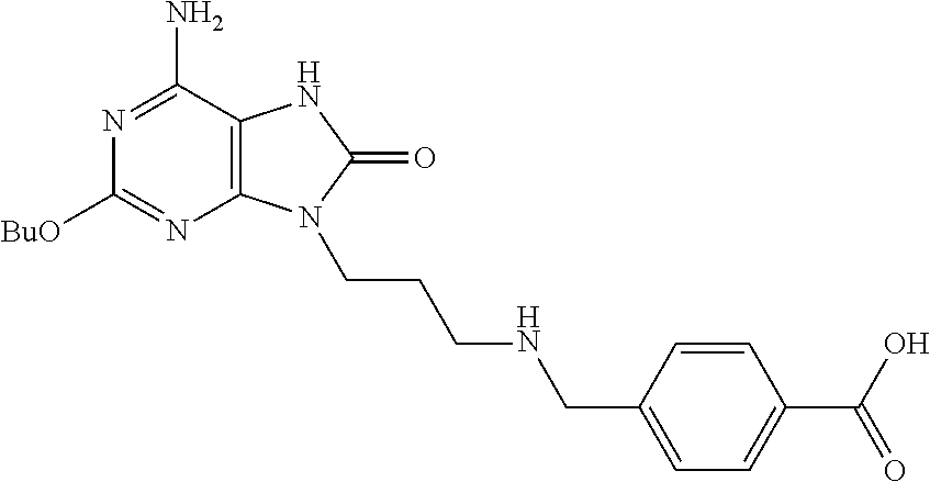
C12=C(C(N)=NC([BuO])=N1)NC(=O)N2CCCNCC1=CC=C(C(=O)O)C=C1
